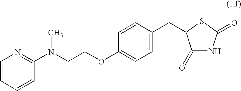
C1=CC=CC(N(CCOC2=CC=C(CC3C(=O)NC(=O)S3)C=C2)C)=N1
